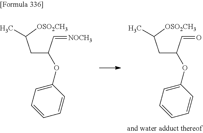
C(C(C=O)OC1=CC=CC=C1)C([OSO2CH3])C.C(C(C=[NOCH3])OC1=CC=CC=C1)C([OSO2CH3])C
